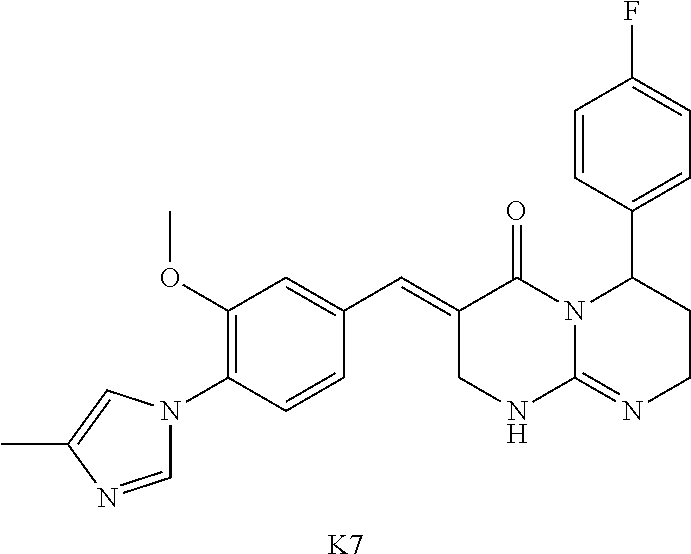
C1=NC(C)=CN1C1=C(OC)C=C(C=C2CNC3=NCCC(C4=CC=C(F)C=C4)N3C2=O)C=C1.[K7]
